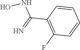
C(C1=C(F)C=CC=C1)(=N)NO
